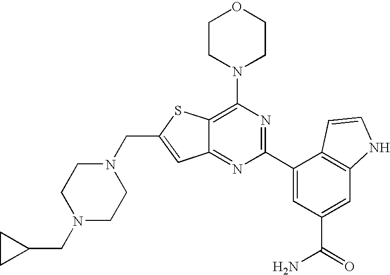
N1(CC2=CC3=NC(C4=CC(C(N)=O)=CC5=C4C=CN5)=NC(N4CCOCC4)=C3S2)CCN(CC2CC2)CC1
